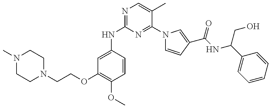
N(C1=NC=C(C)C(N2C=CC(C(NC(C3=CC=CC=C3)CO)=O)=C2)=N1)C1=CC(OCCN2CCN(C)CC2)=C(OC)C=C1
